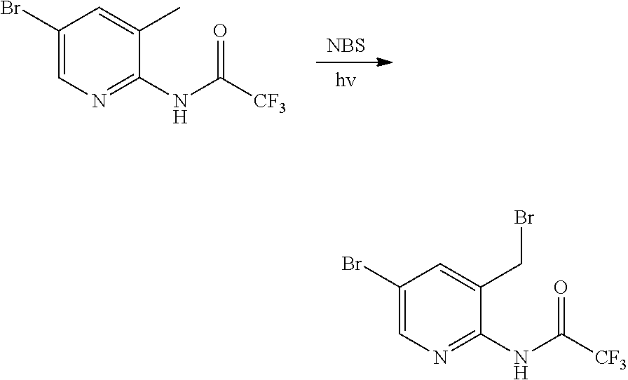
[hv].[NBS].C1(Br)=CN=C(NC(=O)[CF3])C(C)=C1.C1(Br)=CN=C(NC(=O)[CF3])C(CBr)=C1
